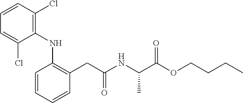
C1(NC2=C(Cl)C=CC=C2Cl)=C(CC(NC(C(OCCCC)=O)C)=O)C=CC=C1
